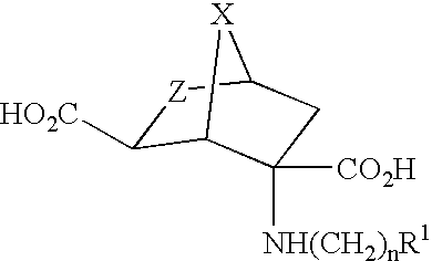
C1([HO2C])[Z]C2CC([CO2H])([NH(CH2)nR1])C1[X]2
